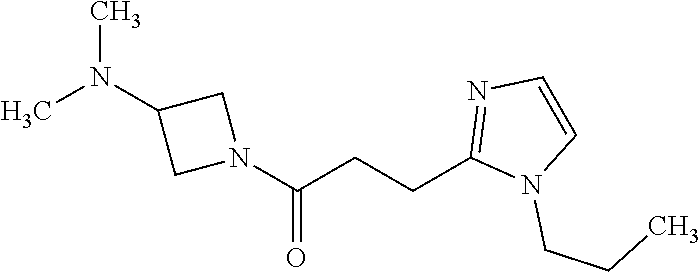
CN(C1CN(C(CCC2=NC=CN2CCC)=O)C1)C
